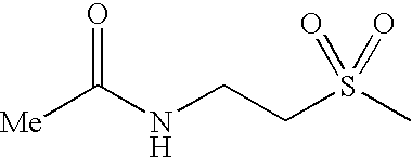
[Me]C(NCCS(C)(=O)=O)=O
